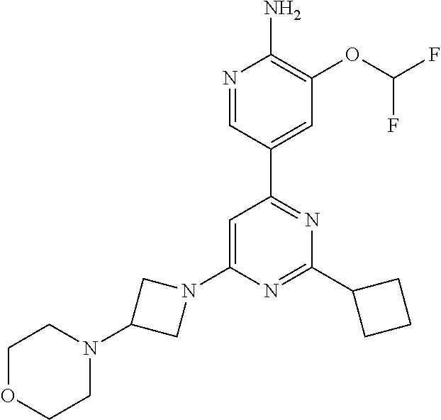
N1=CC(C2=NC(C3CCC3)=NC(N3CC(N4CCOCC4)C3)=C2)=CC(OC(F)F)=C1N
